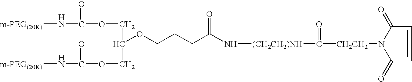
[m-PEG(20K)]NC(OCC(OCCCC(N[(CH2CH2)NH]C([CH2CH2]N1C(=O)C=CC1=O)=O)=O)COC(N[m-PEG(20K)])=O)=O
